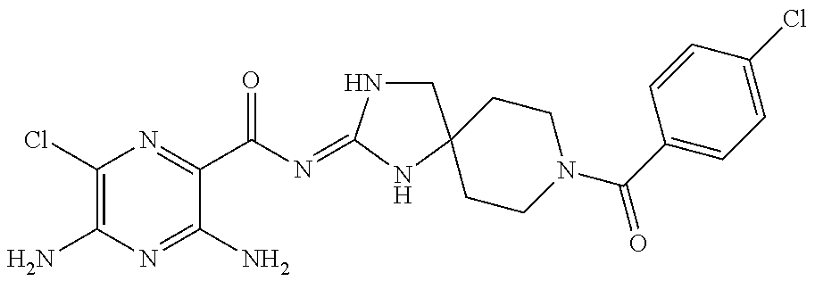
C1(Cl)=C(N)N=C(N)C(C(N=C2NCC3(N2)CCN(C(C2=CC=C(Cl)C=C2)=O)CC3)=O)=N1
